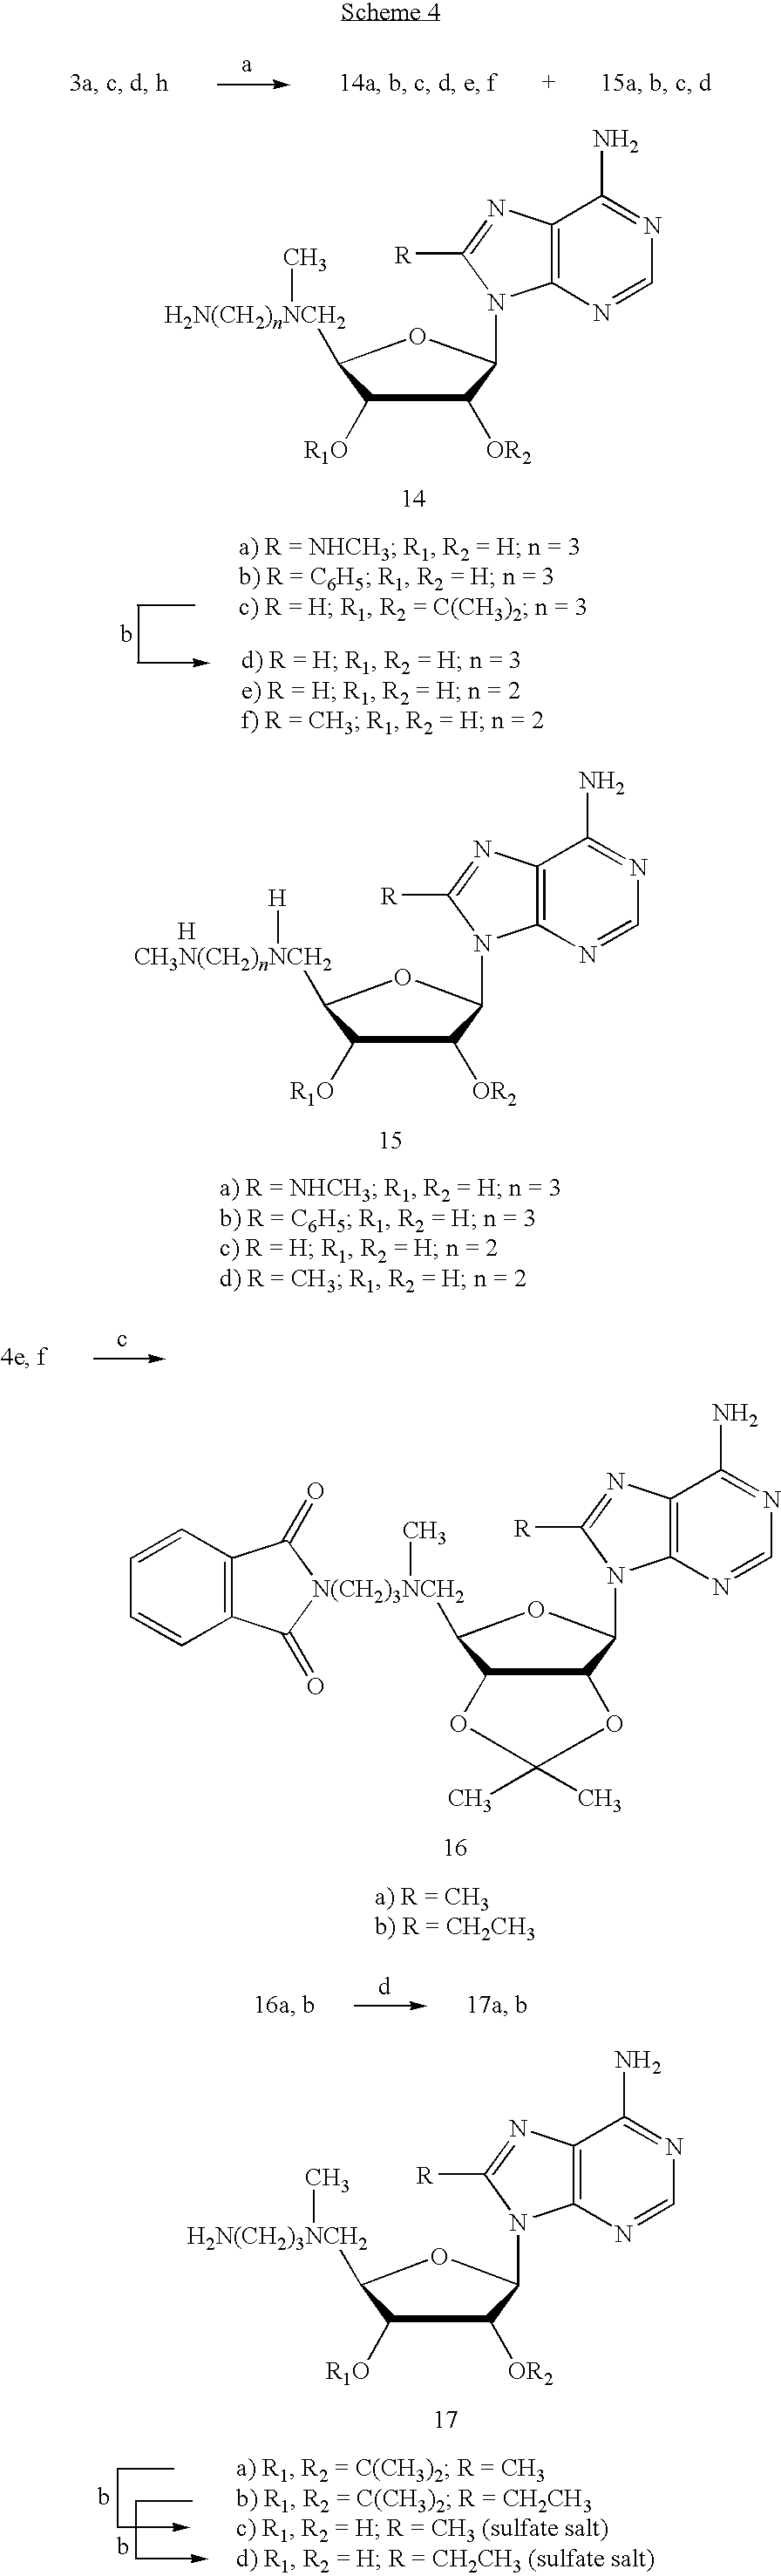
N1=C(N)C2=C(N=C1)N(C1C([OR2])C([R1O])C([CH3N(CH2)nNCH2][H])O1)C([R])=N2.[H].N1=C(N)C2=C(N=C1)N(C1C([OR2])C([R1O])C([H2N(CH2)nNCH2]C)O1)C([R])=N2.N1=C(N)C2=C(N=C1)N(C1C3C(OC(C)(C)O3)C([N(CH2)3NCH2]3(C)C(=O)C4=C(C=CC=C4)C3=O)O1)C([R])=N2.N1=C(N)C2=C(N=C1)N(C1C([OR2])C([R1O])C([H2N(CH2)3NCH2]C)O1)C([R])=N2
